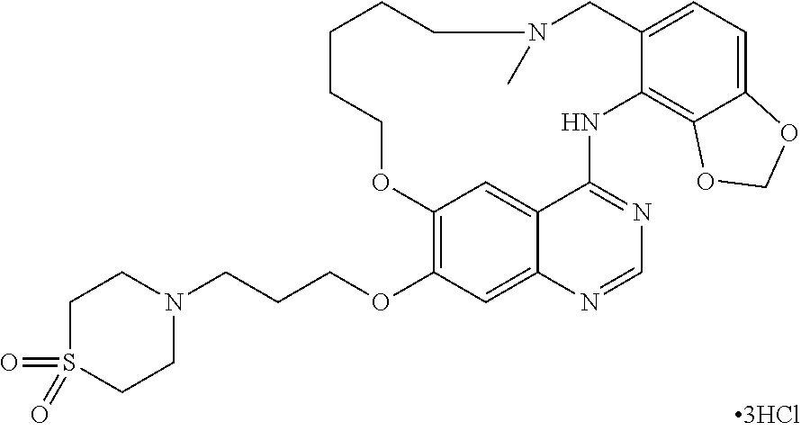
C1S(=O)(=O)CCN(CCCOC2=C3C=C4C(=C2)N=CN=C4NC2=C4C(=CC=C2CN(C)CCCCCO3)OCO4)C1
